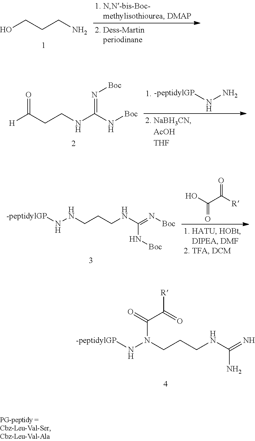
[-peptidylGP]NN(CCCNC(=N)N)C(C([R])=O)=O.OCCCN.[H]C(=O)CCNC(=N[Boc])N[Boc].[-peptidylGP]NN.[-peptidylGP]NNCCCNC(=N[Boc])N[Boc].OC(C(=O)[R])=O
